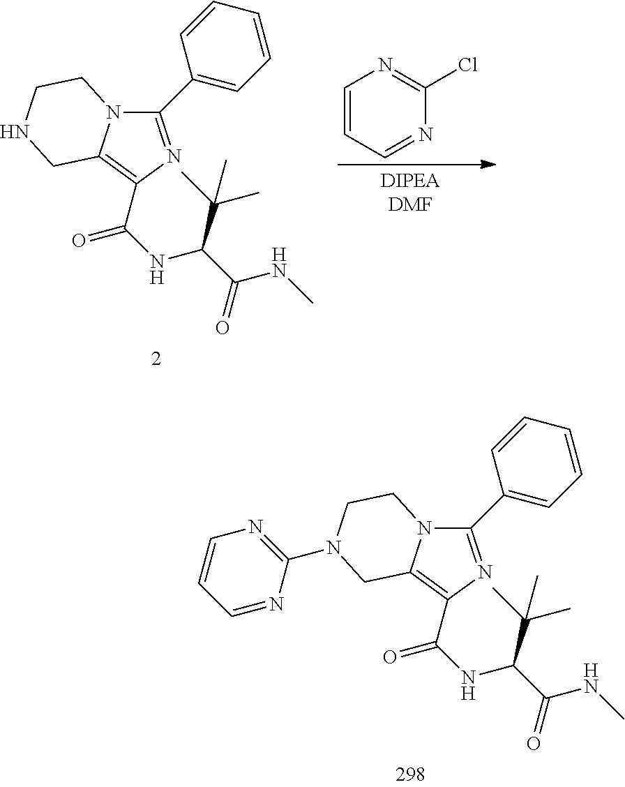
C1(C2=CC=CC=C2)=NC(C(NC(C(NC)=O)C(C)(C)C)=O)=C2N1CCN(C1=NC=CC=N1)C2.C1(C2=CC=CC=C2)=NC(C(NC(C(NC)=O)C(C)(C)C)=O)=C2N1CCNC2.C1=CC=NC(Cl)=N1
